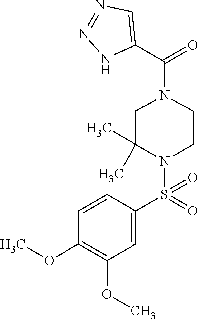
C1=C(S(=O)(=O)N2CCN(C(=O)C3=CN=NN3)CC2(C)C)C=CC(OC)=C1OC
